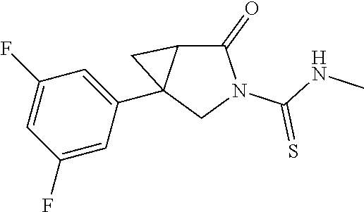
C1(F)=CC(C23C(C(=O)N(C(=S)NC)C2)C3)=CC(F)=C1
